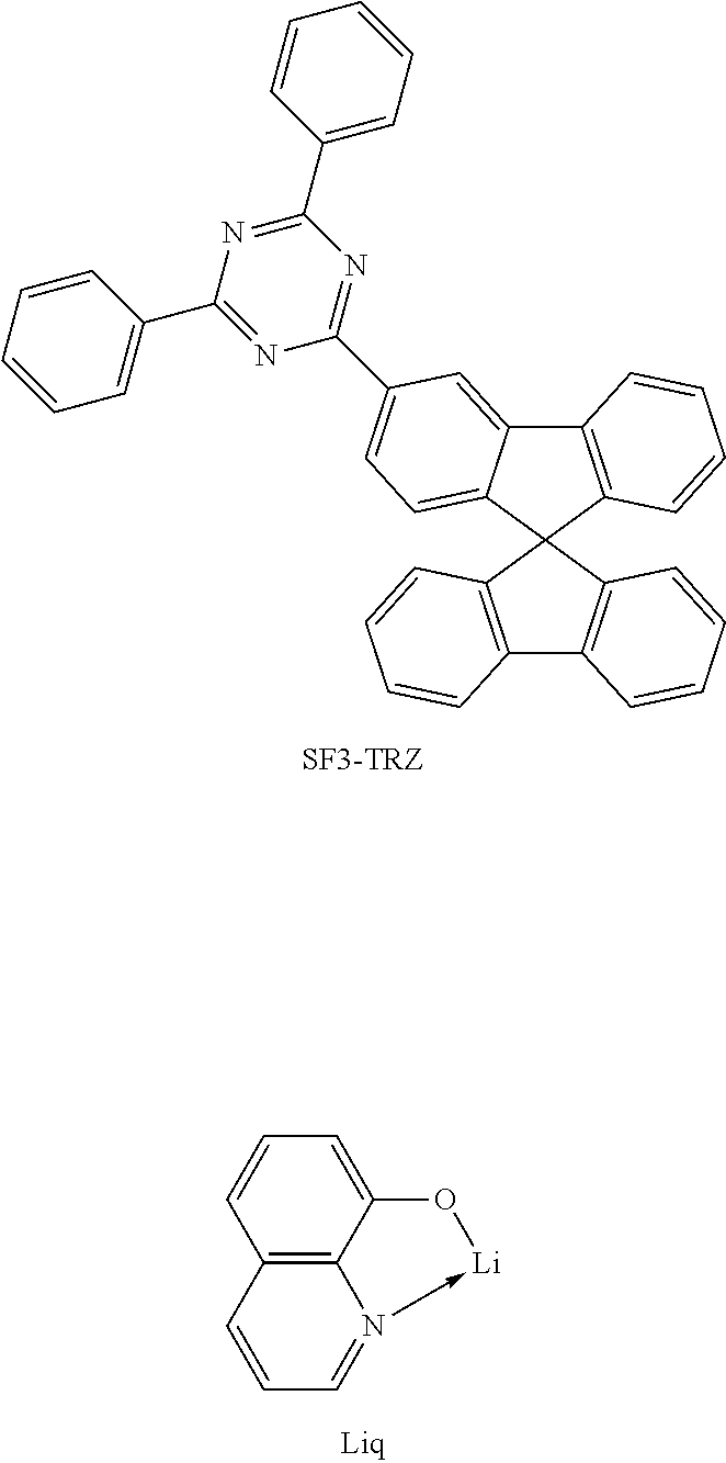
C12=C(C3(C4=CC=C(C5=NC(C6=CC=CC=C6)=NC(C6=CC=CC=C6)=N5)C=C14)C1=C(C4=C3C=CC=C4)C=CC=C1)C=CC=C2.C12=C3C(=CC=C1)O[Li]-N3=CC=C2
